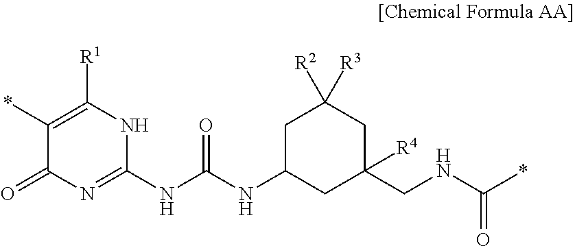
C1(*)=C([R1])NC(NC(NC2CC(CNC(*)=O)([R4])CC([R3])([R2])C2)=O)=NC1=O
